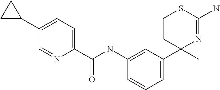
C1(C(NC2=CC(C3(C)N=C(N)SCC3)=CC=C2)=O)=CC=C(C2CC2)C=N1
